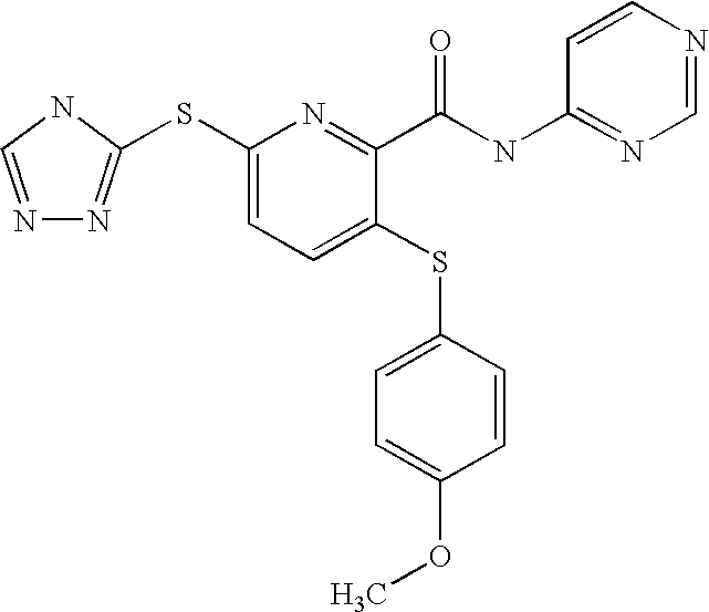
C1(SC2=NN=CN2)=CC=C(SC2=CC=C(OC)C=C2)C(C(=O)NC2=NC=NC=C2)=N1
